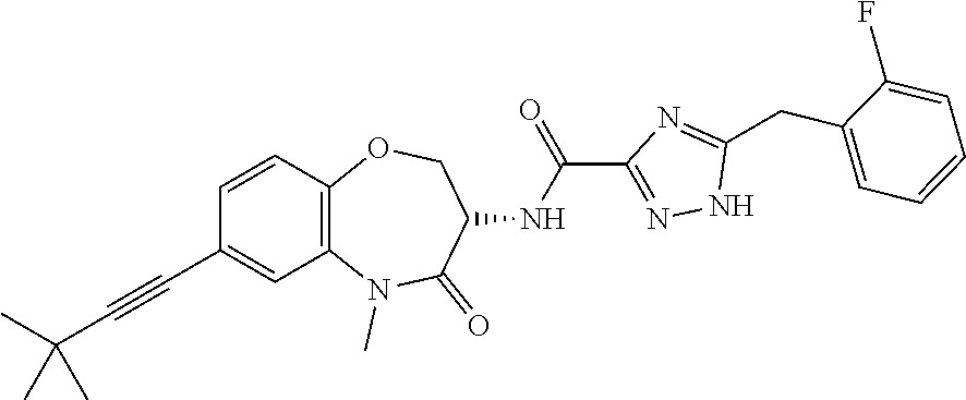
C12=C(C=CC(C#CC(C)(C)C)=C1)OCC(NC(C1=NNC(CC3=CC=CC=C3F)=N1)=O)C(=O)N2C
